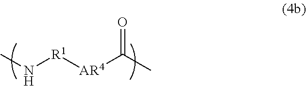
N([R1][AR4]C(C)=O)C
